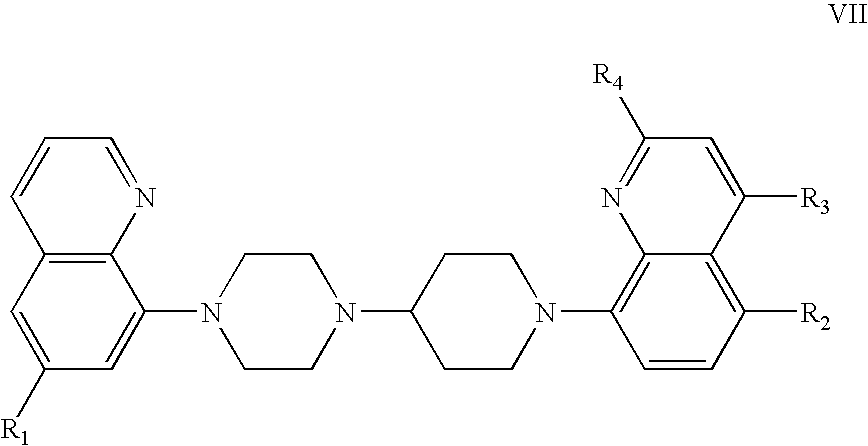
C1=C([R1])C=C(N2CCN(C3CCN(C4=C5C(=C([R2])C=C4)C([R3])=CC([R4])=N5)CC3)CC2)C2=C1C=CC=N2
